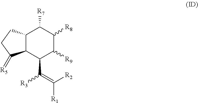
C12C(C(C([R3])=C([R2])[R1])C([R9])C([R8])C1[R7])C(=[R5])CC2
